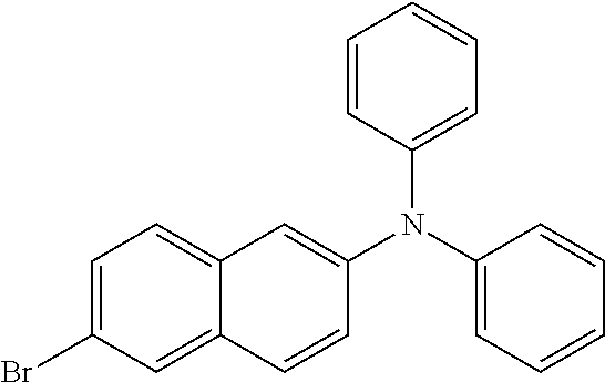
C1=C(Br)C=C2C(=C1)C=C(N(C1=CC=CC=C1)C1=CC=CC=C1)C=C2
